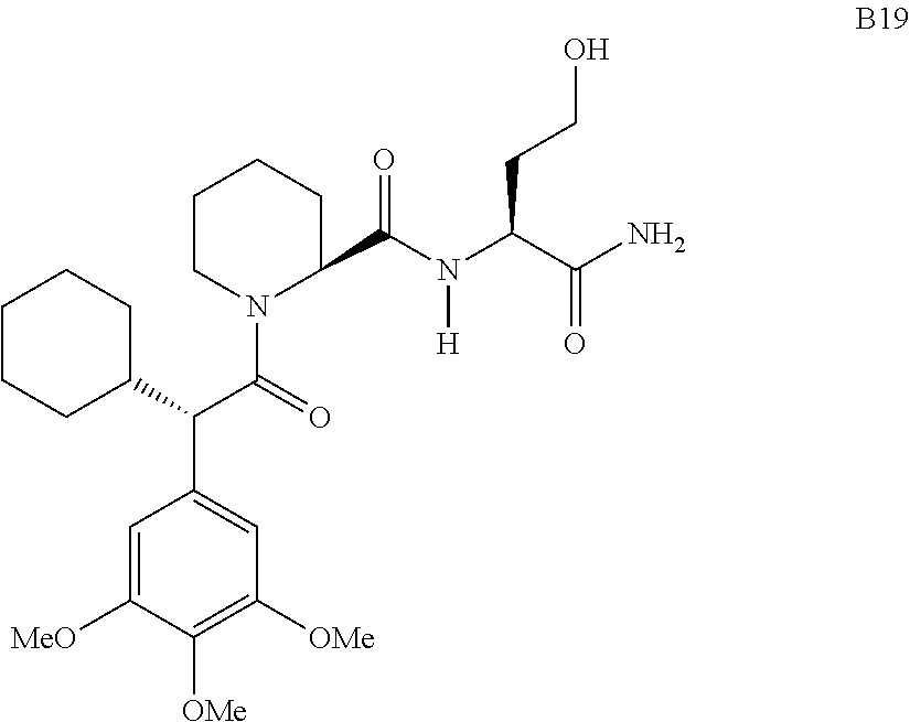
C1=C([MeO])C([OMe])=C([OMe])C=C1C(C1CCCCC1)C(=O)N1C(C(N(C(C(=O)N)CCO)[H])=O)CCCC1
